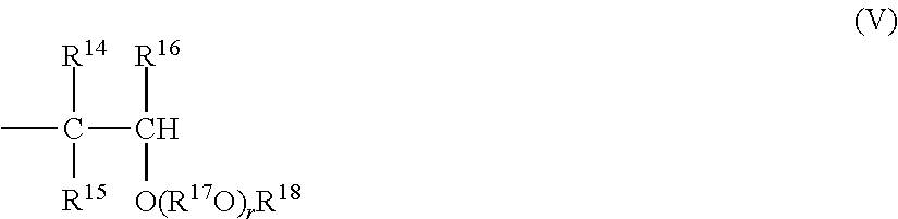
C(C([R16])[O(R17O)rR18])([R14])([R15])C
